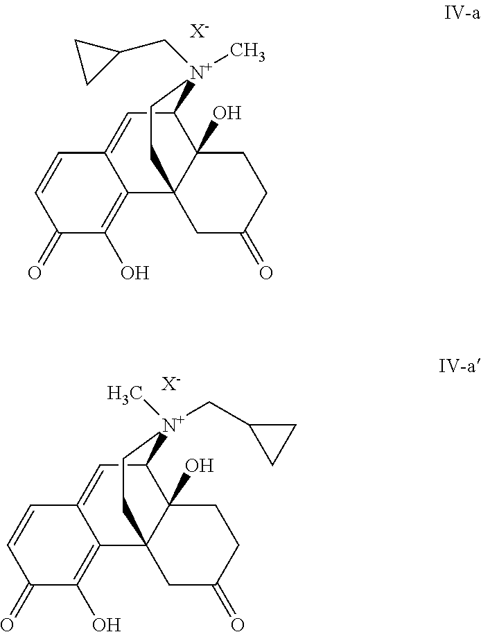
C1(=O)C(O)=C2C(=CC3C4(O)C2(CC(=O)CC4)CC[N+]3(CC2CC2)C)C=C1.[X-].C1(=O)C(O)=C2C(=CC3C4(O)C2(CC(=O)CC4)CC[N+]3(C)CC2CC2)C=C1.[X-]
